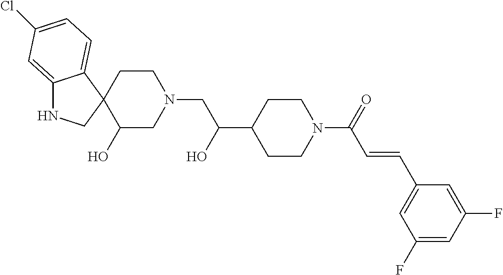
C12=CC(Cl)=CC=C1C1(CN2)C(O)CN(CC(C2CCN(C(=O)C=CC3=CC(F)=CC(F)=C3)CC2)O)CC1
